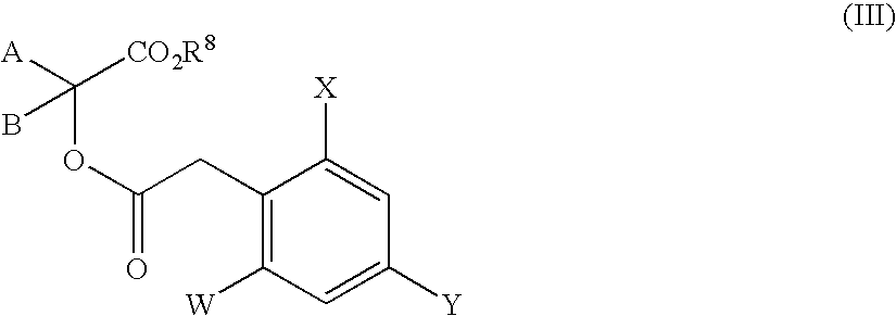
C1(CC(OC([A])([CO2R8])B)=O)=C([W])C=C([Y])C=C1[X]
